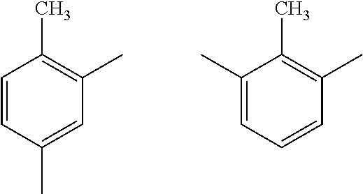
C1=CC(C)=CC(C)=C1C.C1(C)=CC=CC(C)=C1C
